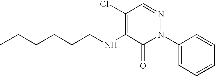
C1(Cl)=C(NCCCCCC)C(=O)N(C2=CC=CC=C2)N=C1
